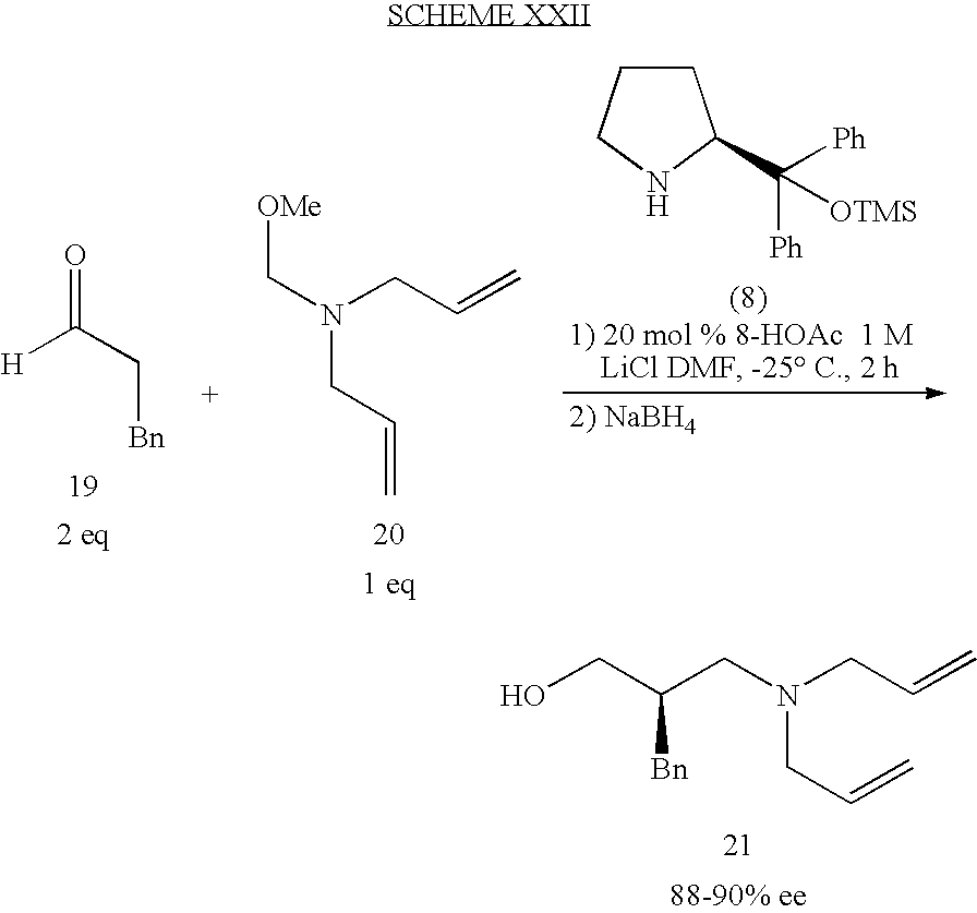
OCC(CN(CC=C)CC=C)[Bn].[H]C(=O)C[Bn].[OMe]CN(CC=C)CC=C.C([Ph])([OTMS])([Ph])C1CCCN1
